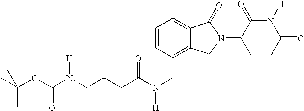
C(CC(N(CC1=C2C(=CC=C1)C(=O)N(C1CCC(=O)N([H])C1=O)C2)[H])=O)CN(C(OC(C)(C)C)=O)[H]
